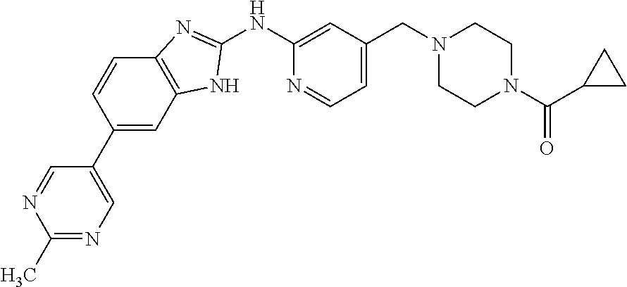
C1(NC2=NC3=C(N2)C=C(C2=CN=C(C)N=C2)C=C3)=CC(CN2CCN(C(=O)C3CC3)CC2)=CC=N1
